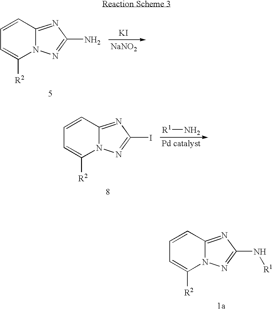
C1=CC2=NC(N[R1])=NN2C([R2])=C1.C1=CC2=NC(N)=NN2C([R2])=C1.[KI].[NaNO2].C1=CC2=NC(I)=NN2C([R2])=C1.[R1]N
